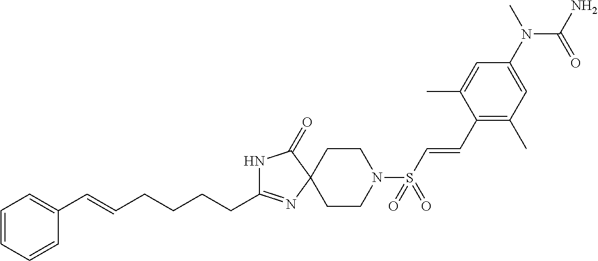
C(C1=NC2(C(=O)N1)CCN(S(C=CC1=C(C)C=C(N(C)C(N)=O)C=C1C)(=O)=O)CC2)CCCC=CC1=CC=CC=C1
